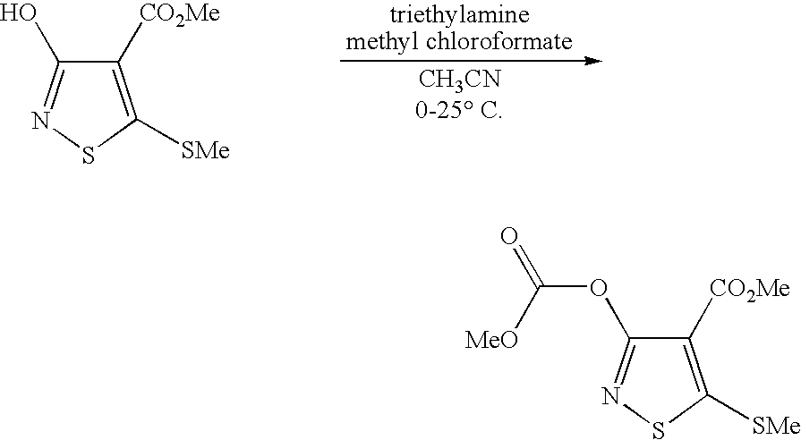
C1([CO2Me])=C([SMe])SN=C1O.C1([CO2Me])=C([SMe])SN=C1OC(=O)[MeO]
